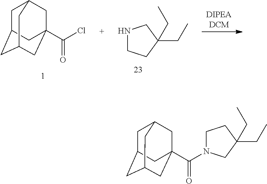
C1C2CC3CC(C(Cl)=O)(CC1C3)C2.N1CCC(CC)(CC)C1.C1C2CC3CC(C(N4CCC(CC)(CC)C4)=O)(CC1C3)C2
